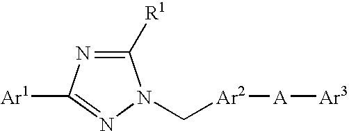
C1([R1])=NC([Ar1])=NN1C[Ar2][A][Ar3]
